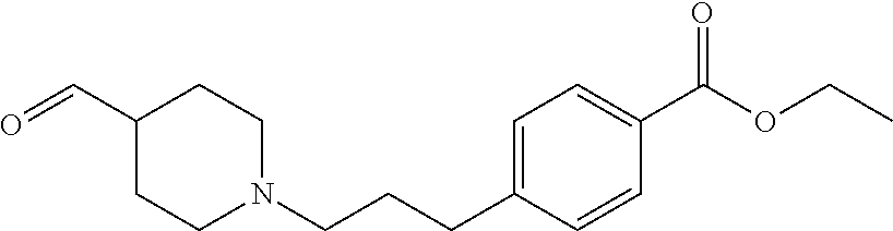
O=CC1CCN(CCCC2=CC=C(C(OCC)=O)C=C2)CC1
